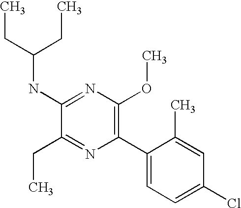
C1(NC(CC)CC)=NC(OC)=C(C2=CC=C(Cl)C=C2C)N=C1CC
